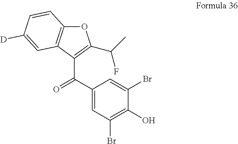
O1C2=C(C(C(C3=CC(Br)=C(O)C(Br)=C3)=O)=C1C(C)F)C=C([D])C=C2
